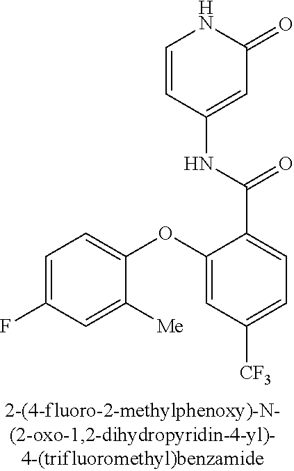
C1=CC(NC(C2=CC=C([CF3])C=C2OC2=CC=C(F)C=C2[Me])=O)=CC(=O)N1
